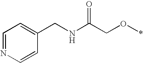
C1=NC=CC(CNC(CO*)=O)=C1
